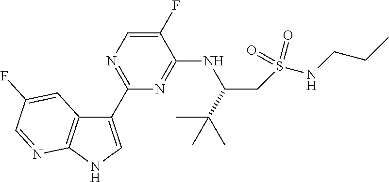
C1(C2=NC=C(F)C(NC(CS(NCCC)(=O)=O)C(C)(C)C)=N2)=CNC2=C1C=C(F)C=N2
